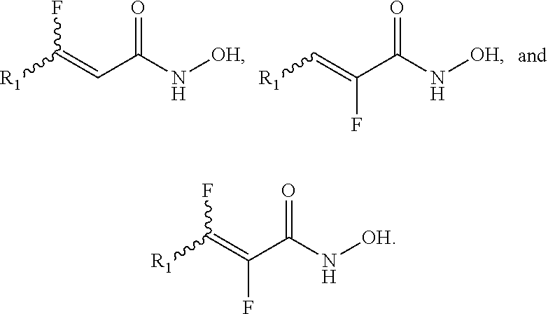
FC(=CC(N[OH])=O)[R1].C(=C(C(N[OH])=O)F)[R1].FC(=C(C(N[OH])=O)F)[R1]
